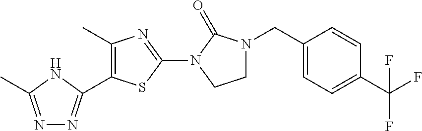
C1(C)=C(C2=NN=C(C)N2)SC(N2CCN(CC3=CC=C(C(F)(F)F)C=C3)C2=O)=N1
